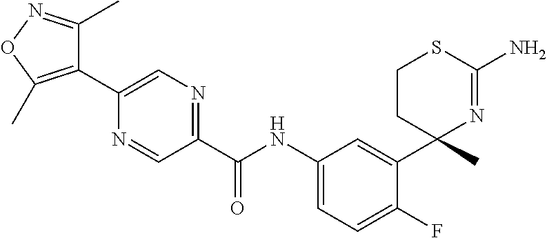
C(NC1=CC=C(F)C(C2(C)N=C(N)SCC2)=C1)(=O)C1=NC=C(C2=C(C)ON=C2C)N=C1
